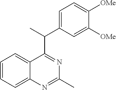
C1=CC=C2C(=C1)C(C(C)C1=CC=C([OMe])C([OMe])=C1)=NC(C)=N2
